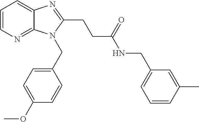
C1=CN=C2C(=C1)N=C(CCC(NCC1=CC=CC(C)=C1)=O)N2CC1=CC=C(OC)C=C1
